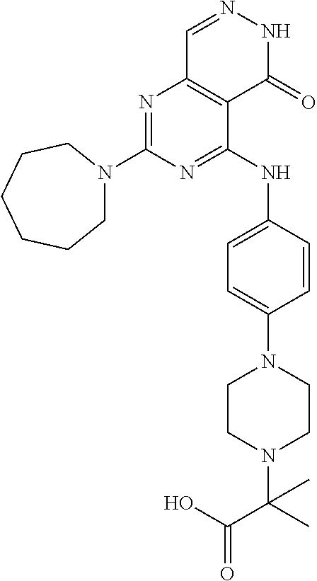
N1=C(N2CCCCCC2)N=C(NC2=CC=C(N3CCN(C(C(O)=O)(C)C)CC3)C=C2)C2=C1C=NNC2=O
